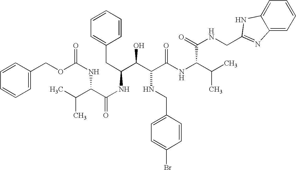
C1=CC=CC=C1COC(NC(C(=O)NC(CC1=CC=CC=C1)C(C(C(NC(C(C)C)C(NCC1=NC2=CC=CC=C2N1)=O)=O)NCC1=CC=C(Br)C=C1)O)C(C)C)=O
